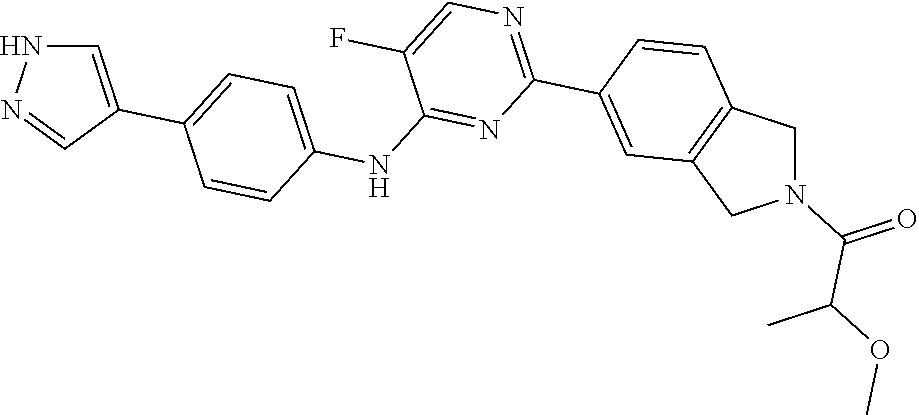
N(C1=NC(C2=CC3=C(CN(C(C(C)OC)=O)C3)C=C2)=NC=C1F)C1=CC=C(C2=CNN=C2)C=C1
